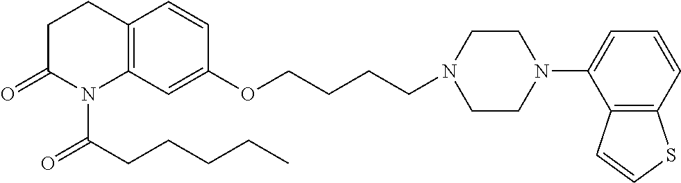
C12=C(C=C(OCCCCN3CCN(C4=CC=CC5=C4C=CS5)CC3)C=C1)N(C(CCCCC)=O)C(=O)CC2
